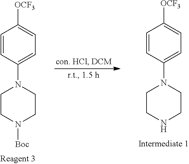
C1=CC(N2CCN([Boc])CC2)=CC=C1[OCF3].C1=CC(N2CCNCC2)=CC=C1[OCF3]
